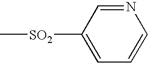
N1=CC([SO2]C)=CC=C1
